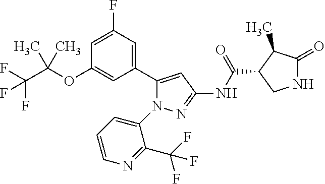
N1C(=O)C(C)C(C(NC2=NN(C3=CC=CN=C3C(F)(F)F)C(C3=CC(F)=CC(OC(C(F)(F)F)(C)C)=C3)=C2)=O)C1
